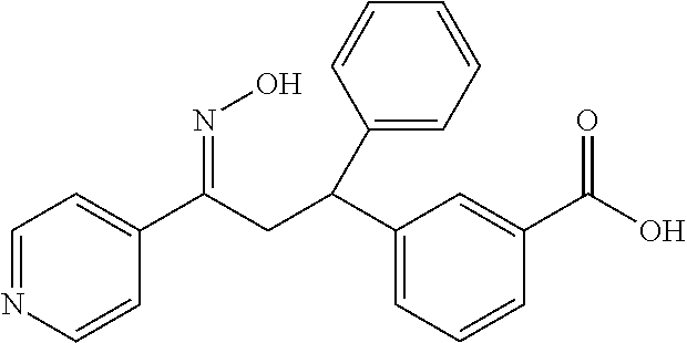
C1=NC=CC(C(CC(C2=CC=CC(C(O)=O)=C2)C2=CC=CC=C2)=NO)=C1
